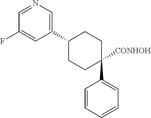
C1(C2CCC([CONHOH])(C3=CC=CC=C3)CC2)=CN=CC(F)=C1
